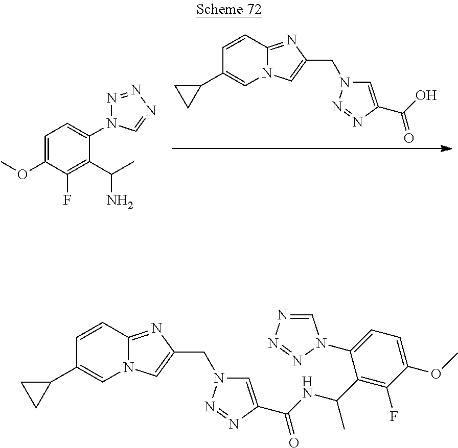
N12C(=NC(CN3C=C(C(O)=O)N=N3)=C1)C=CC(C1CC1)=C2.C1=C(OC)C(F)=C(C(N)C)C(N2N=NN=C2)=C1.N12C(=NC(CN3C=C(C(NC(C4=C(F)C(OC)=CC=C4N4C=NN=N4)C)=O)N=N3)=C1)C=CC(C1CC1)=C2
